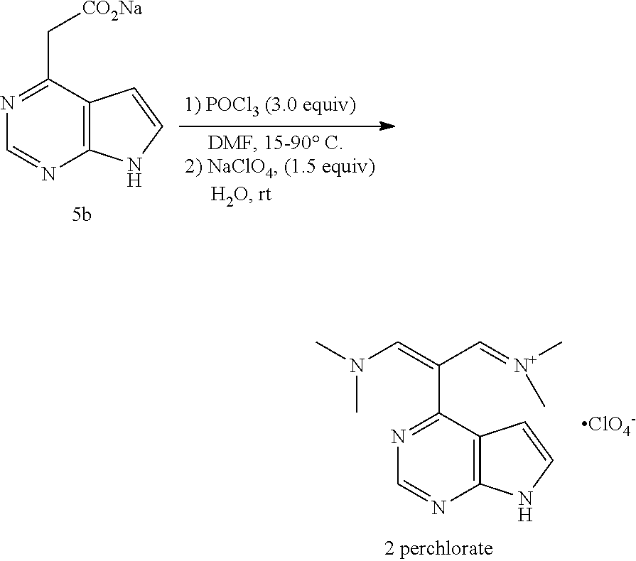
N1=C(C[CO2Na])C2=C(N=C1)NC=C2.N1=C(C(C=[N+](C)C)=CN(C)C)C2=C(N=C1)NC=C2.[ClO4-]
